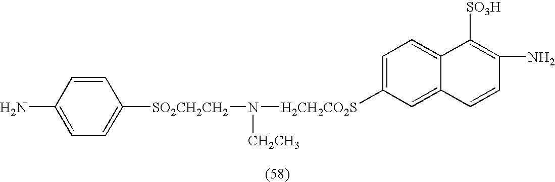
NC1=CC=C([SO2CH2CH2]N([H2CH2CO2S]C2=CC=C3C(=C2)C=CC(N)=C3[SO3H])[CH2CH3])C=C1
